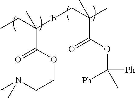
CCC(bCC(C)(C)C(OC([Ph])(C)[Ph])=O)(C)C(OCCN(C)C)=O
